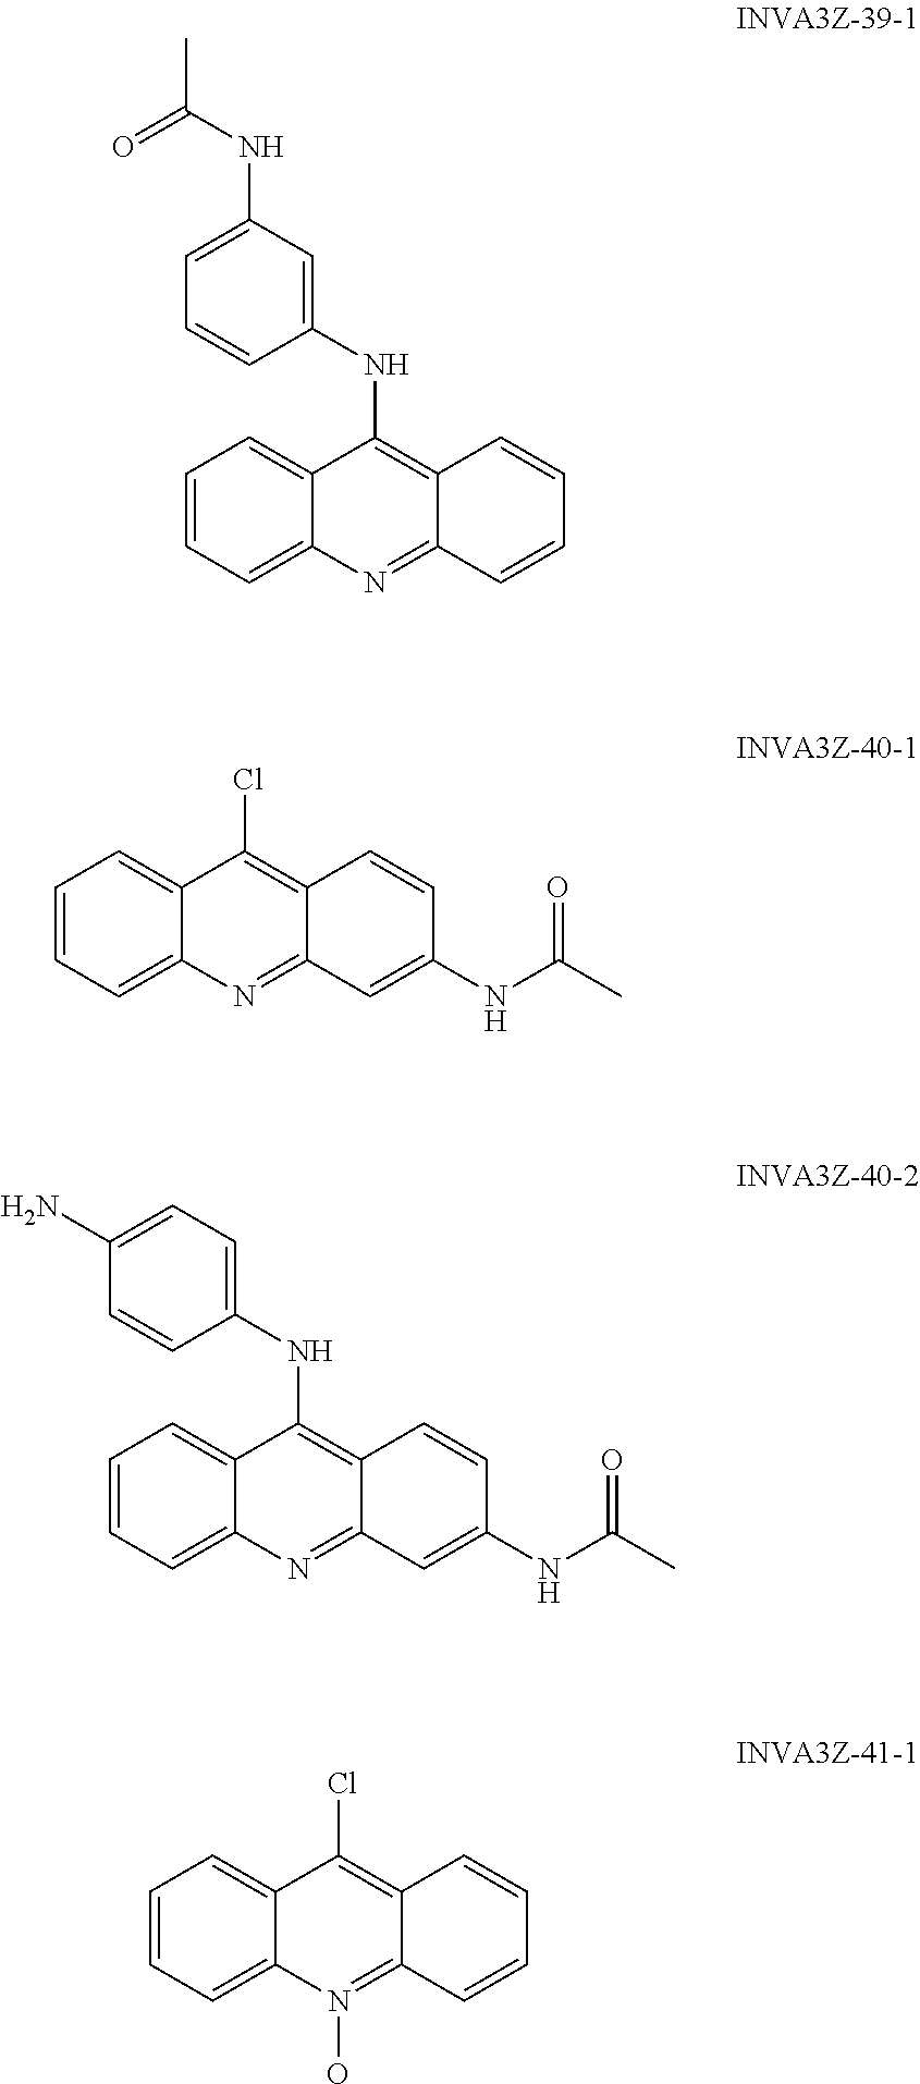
C1=CC=C2C(=C1)C(NC1=CC(NC(=O)C)=CC=C1)=C1C(=N2)C=CC=C1.C1=CC=C2C(=C1)C(Cl)=C1C(=N2)C=C(NC(=O)C)C=C1.C1=CC=C2C(=C1)C(NC1=CC=C(N)C=C1)=C1C(=N2)C=C(NC(=O)C)C=C1.C1=CC=C2C(=C1)C(Cl)=C1C(=N2O)C=CC=C1
